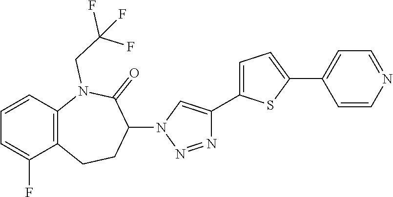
C1=CC2=C(C(F)=C1)CCC(N1C=C(C3=CC=C(C4=CC=NC=C4)S3)N=N1)C(=O)N2CC(F)(F)F
